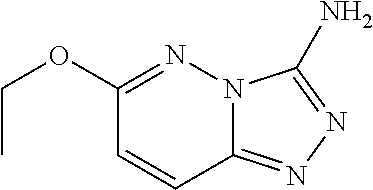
N12C(=NN=C1N)C=CC(OCC)=N2
